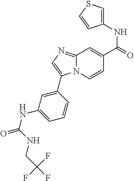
C1(NC(=O)NCC(F)(F)F)=CC=CC(C2=CN=C3N2C=CC(C(=O)NC2=CSC=C2)=C3)=C1
